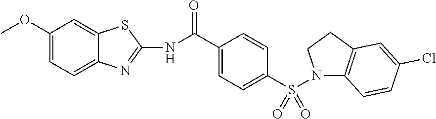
C1(C(=O)NC2=NC3=CC=C(OC)C=C3S2)=CC=C(S(=O)(=O)N2C3=C(CC2)C=C(Cl)C=C3)C=C1
